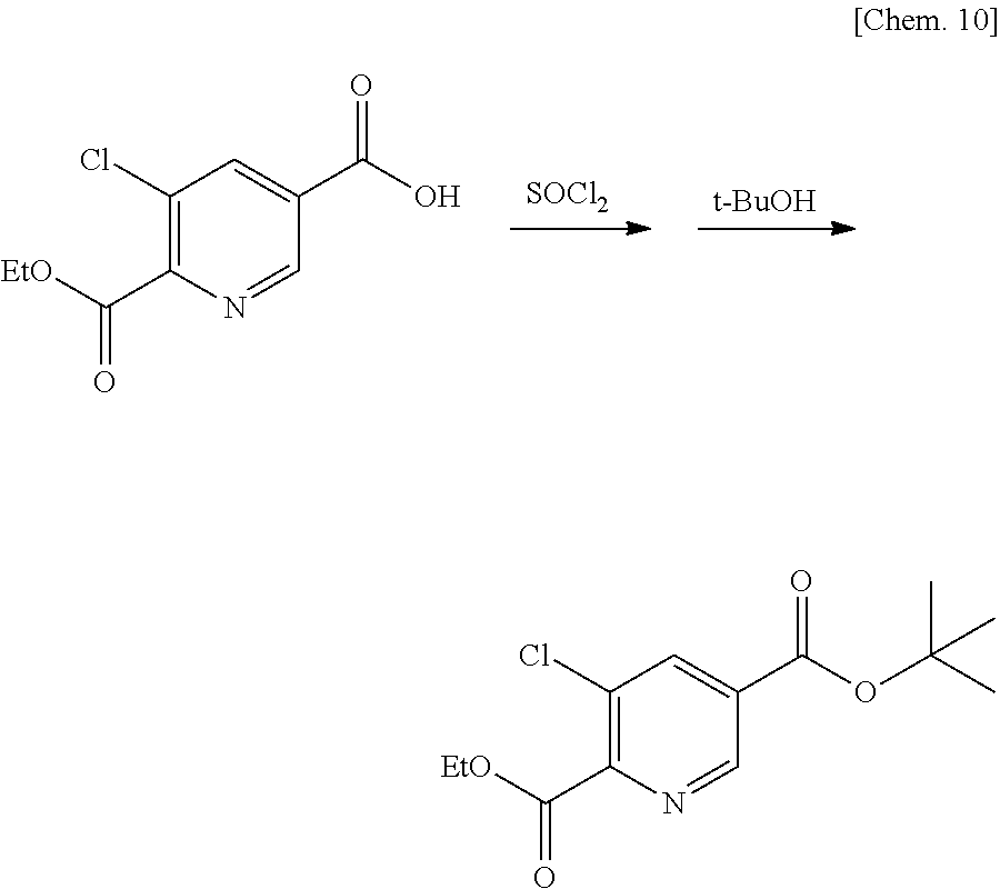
[SOCl2].[t-BuOH].C1(Cl)=C(C([EtO])=O)N=CC(C(O)=O)=C1.C1(Cl)=C(C([EtO])=O)N=CC(C(OC(C)(C)C)=O)=C1
